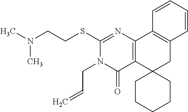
C1(SCCN(C)C)=NC2=C(C(=O)N1CC=C)C1(CC3=C2C=CC=C3)CCCCC1
